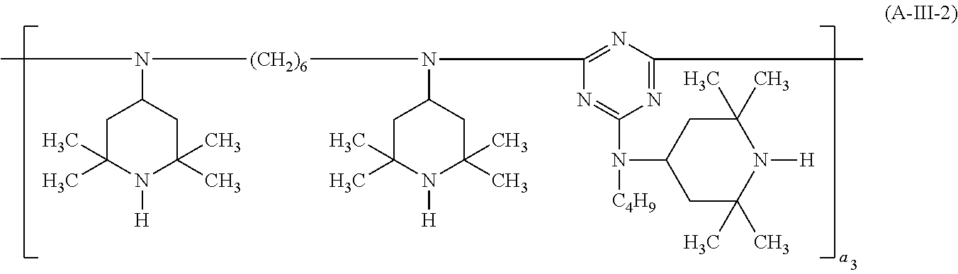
CN(C1CC(C)(C)N([H])C(C)(C)C1)[(CH2)6]N(C1CC(C)(C)N([H])C(C)(C)C1)C1=NC(C)=NC(N([C4H9])C2CC(C)(C)N([H])C(C)(C)C2)=N1
